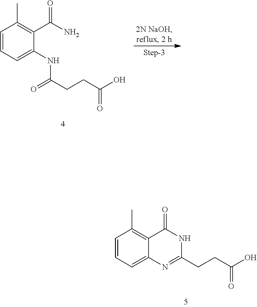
C1=CC=C2C(=C1C)C(=O)NC(CCC(=O)O)=N2.C1=CC=C(NC(=O)CCC(=O)O)C(C(=O)N)=C1C
